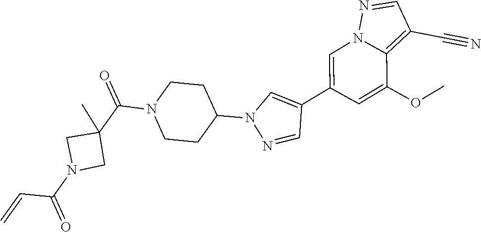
C1=C(C2=CN(C3CCN(C(C4(C)CN(C(=O)C=C)C4)=O)CC3)N=C2)C=C(OC)C2=C(C#N)C=NN12
